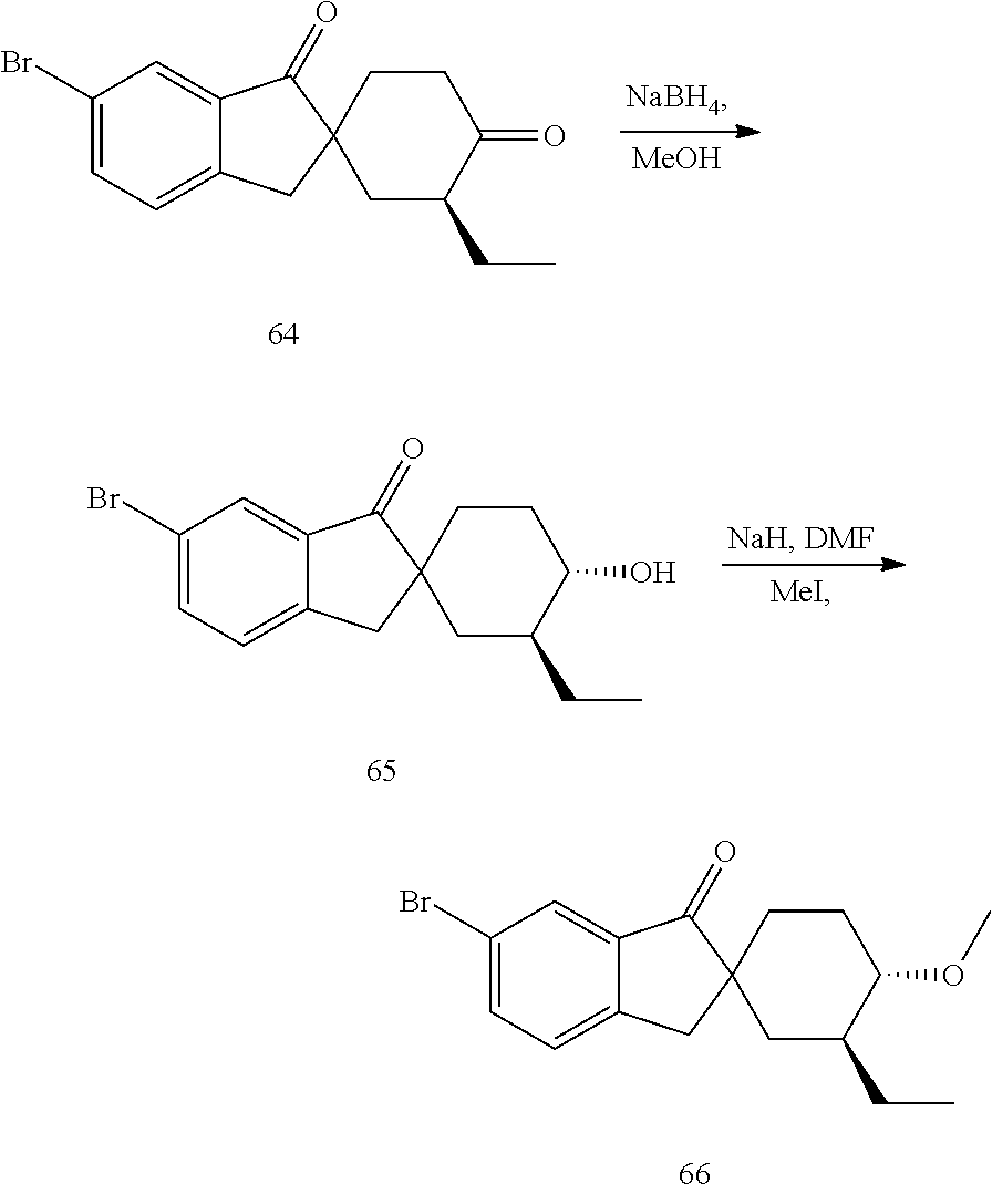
C1(Br)=CC=C2C(=C1)C(=O)C1(C2)CC(CC)C(=O)CC1.[MeOH].C1(Br)=CC=C2C(=C1)C(=O)C1(C2)CC(CC)C(O)CC1.[MeI].C1(Br)=CC=C2C(=C1)C(=O)C1(C2)CC(CC)C(OC)CC1
